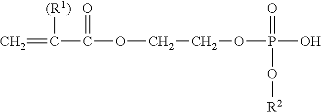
C=C([(R1)])C(OCCOP(=O)(O)O[R2])=O
